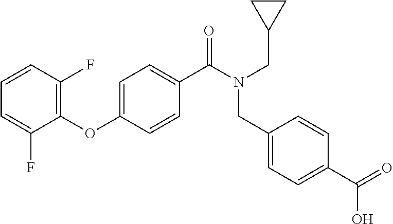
C1=CC(F)=C(OC2=CC=C(C(N(CC3CC3)CC3=CC=C(C(=O)O)C=C3)=O)C=C2)C(F)=C1
